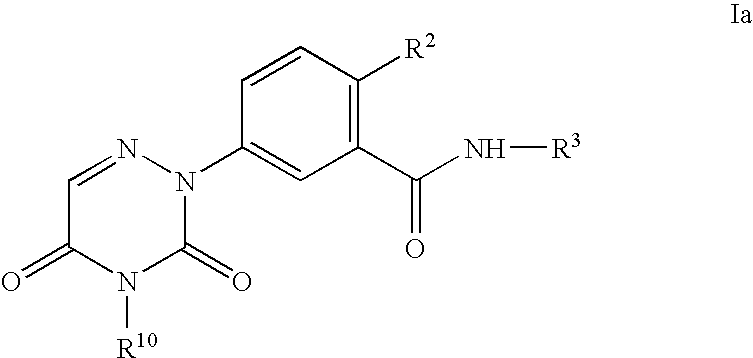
C1=NN(C2=CC(C(N[R3])=O)=C([R2])C=C2)C(=O)N([R10])C1=O
